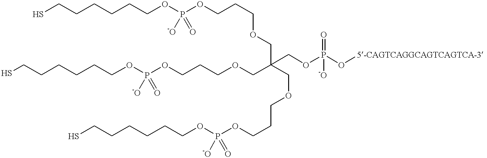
SCCCCCCOP(OCCCOCC(COCCCOP(OCCCCCCS)([-O])=O)(COCCCOP(OCCCCCCS)([-O])=O)COP(O[5-CAGTCAGGCAGTCAGTCA-3])(=O)[-O])([-O])=O
